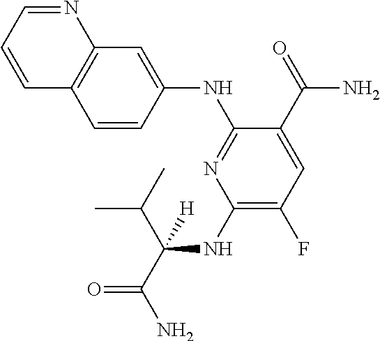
C1(NC(C(C)C)(C(=O)N)[H])=C(F)C=C(C(=O)N)C(NC2=CC3=C(C=C2)C=CC=N3)=N1
